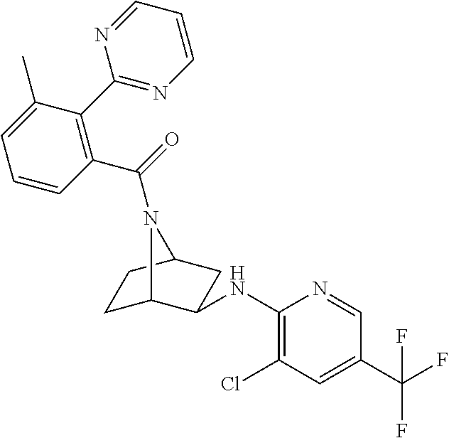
C1(NC2C3CCC(C2)N3C(=O)C2=C(C3=NC=CC=N3)C(C)=CC=C2)=C(Cl)C=C(C(F)(F)F)C=N1
